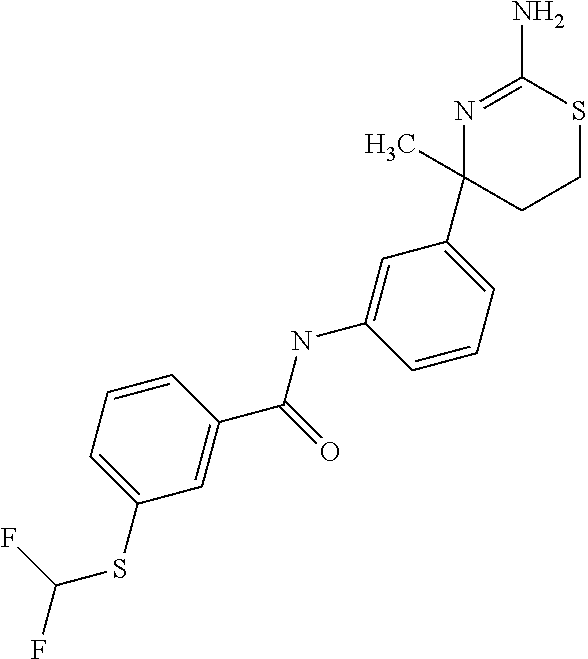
N1=C(N)SCCC1(C1=CC=CC(NC(=O)C2=CC(SC(F)F)=CC=C2)=C1)C
